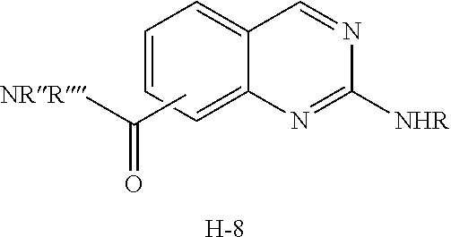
C1=CC=C2C(=C1)C=NC([NHR])=N2.CC([NRR])=O.[H]
